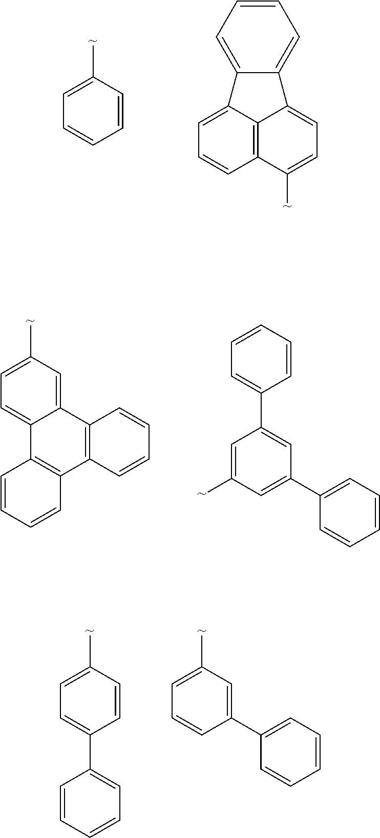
C1=C([~])C=CC=C1.C1=C2C3=C(C=C1)C([~])=CC=C3C1=CC=CC=C21.C1=C([~])C=C2C(=C1)C1=C(C3=C2C=CC=C3)C=CC=C1.C1=CC=CC(C2=CC(C3=CC=CC=C3)=CC([~])=C2)=C1.C1=C([~])C=CC(C2=CC=CC=C2)=C1.C1=C([~])C=C(C2=CC=CC=C2)C=C1
